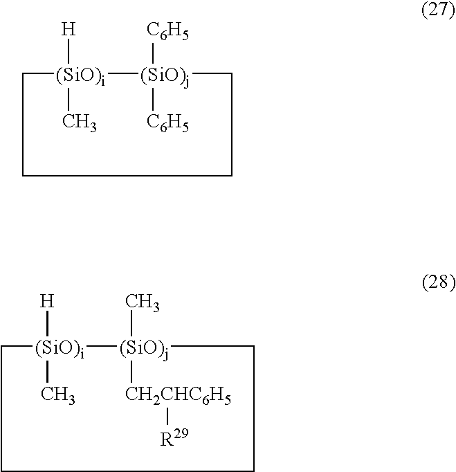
[H][(SiO)i]1(C)CCCC[(SiO)j]1(C)[CH2CHC6H5][R29].[H][(SiO)i]1(C)CCCC[(SiO)j]1([C6H5])[C6H5]
